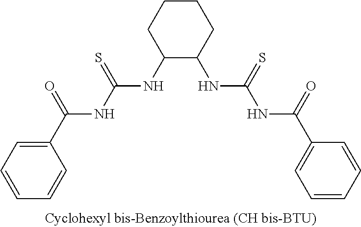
C1(NC(NC(C2=CC=CC=C2)=O)=S)C(NC(NC(C2=CC=CC=C2)=O)=S)CCCC1
